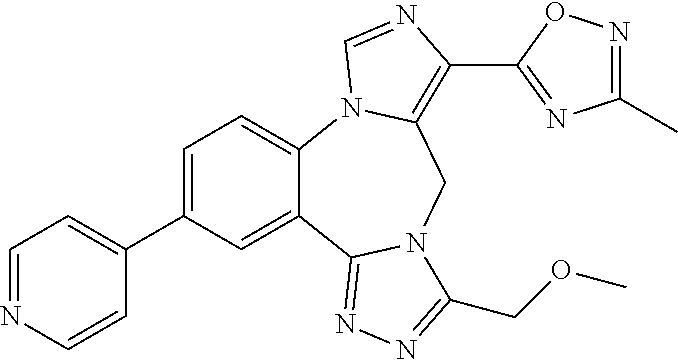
C1=C(C2=CC=NC=C2)C=C2C(=C1)N1C(=C(C3=NC(C)=NO3)N=C1)CN1C2=NN=C1COC
